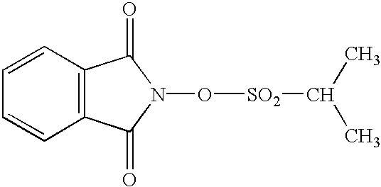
C12=C(C=CC=C1)C(=O)N(O[SO2]C(C)C)C2=O
